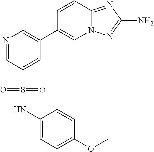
N1=CC(S(NC2=CC=C(OC)C=C2)(=O)=O)=CC(C2=CN3C(=NC(N)=N3)C=C2)=C1
